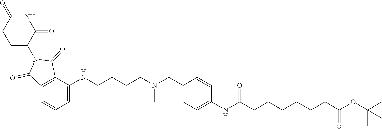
C(CCCN(CC1=CC=C(NC(CCCCCCC(OC(C)(C)C)=O)=O)C=C1)C)NC1=CC=CC2=C1C(=O)N(C1C(=O)NC(=O)CC1)C2=O
